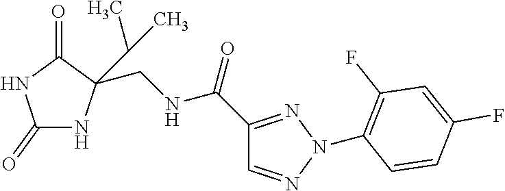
C1(=O)NC(C(C)C)(CNC(C2=NN(C3=C(F)C=C(F)C=C3)N=C2)=O)C(=O)N1
